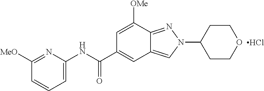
[MeO]C1=NC(NC(C2=CC3=CN(C4CCOCC4)N=C3C([OMe])=C2)=O)=CC=C1.Cl
